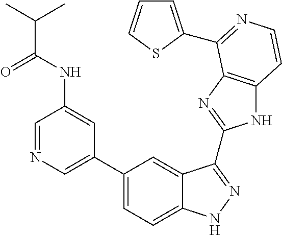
C1(C2=CN=CC(NC(=O)C(C)C)=C2)=CC=C2C(=C1)C(C1=NC3=C(N1)C=CN=C3C1=CC=CS1)=NN2
